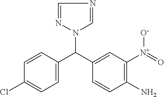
N1(C(C2=CC([N+](=O)[O-])=C(N)C=C2)C2=CC=C(Cl)C=C2)C=NC=N1
